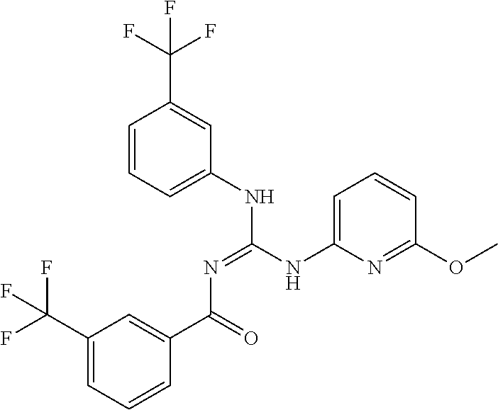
C1(C(F)(F)F)=CC=CC(C(=O)N=C(NC2=CC=CC(C(F)(F)F)=C2)NC2=CC=CC(OC)=N2)=C1
